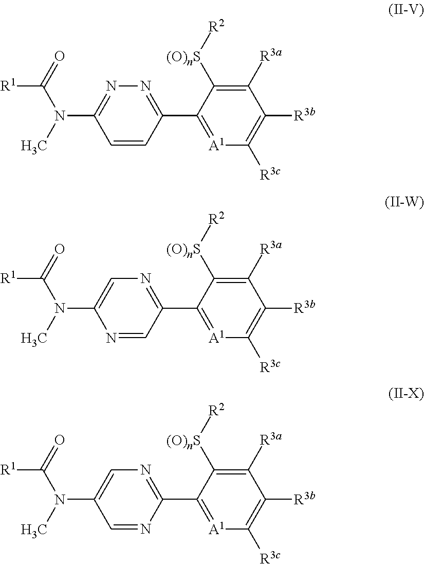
C1=CC(C2=[A1]C([R3c])=C([R3b])C([R3a])=C2[(O)nS][R2])=NN=C1N(C(=O)[R1])C.N1=CC(C2=[A1]C([R3c])=C([R3b])C([R3a])=C2[(O)nS][R2])=NC=C1N(C(=O)[R1])C.C1=NC(C2=[A1]C([R3c])=C([R3b])C([R3a])=C2[(O)nS][R2])=NC=C1N(C(=O)[R1])C
